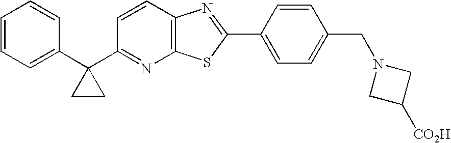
C1=CC=C(C2(C3=NC4=C(C=C3)N=C(C3=CC=C(CN5CC([CO2H])C5)C=C3)S4)CC2)C=C1
